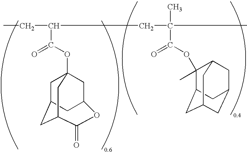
C(C(C(OC12CC3CC(C1)C(=O)OC(C2)C3)=O)CC(C)(C(OC1(C)C2CC3CC(CC1C3)C2)=O)C)C
